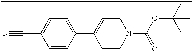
C1=CC(C2=CCN(C(OC(C)(C)C)=O)CC2)=CC=C1C#N
